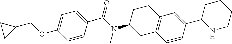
C1(C(N(C2CC3=C(CC2)C=C(C2CCCCN2)C=C3)C)=O)=CC=C(OCC2CC2)C=C1
